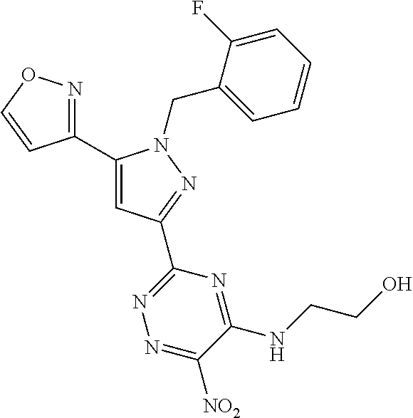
C1(C2=CC(C3=NN=C([NO2])C(NCCO)=N3)=NN2CC2=CC=CC=C2F)=NOC=C1
